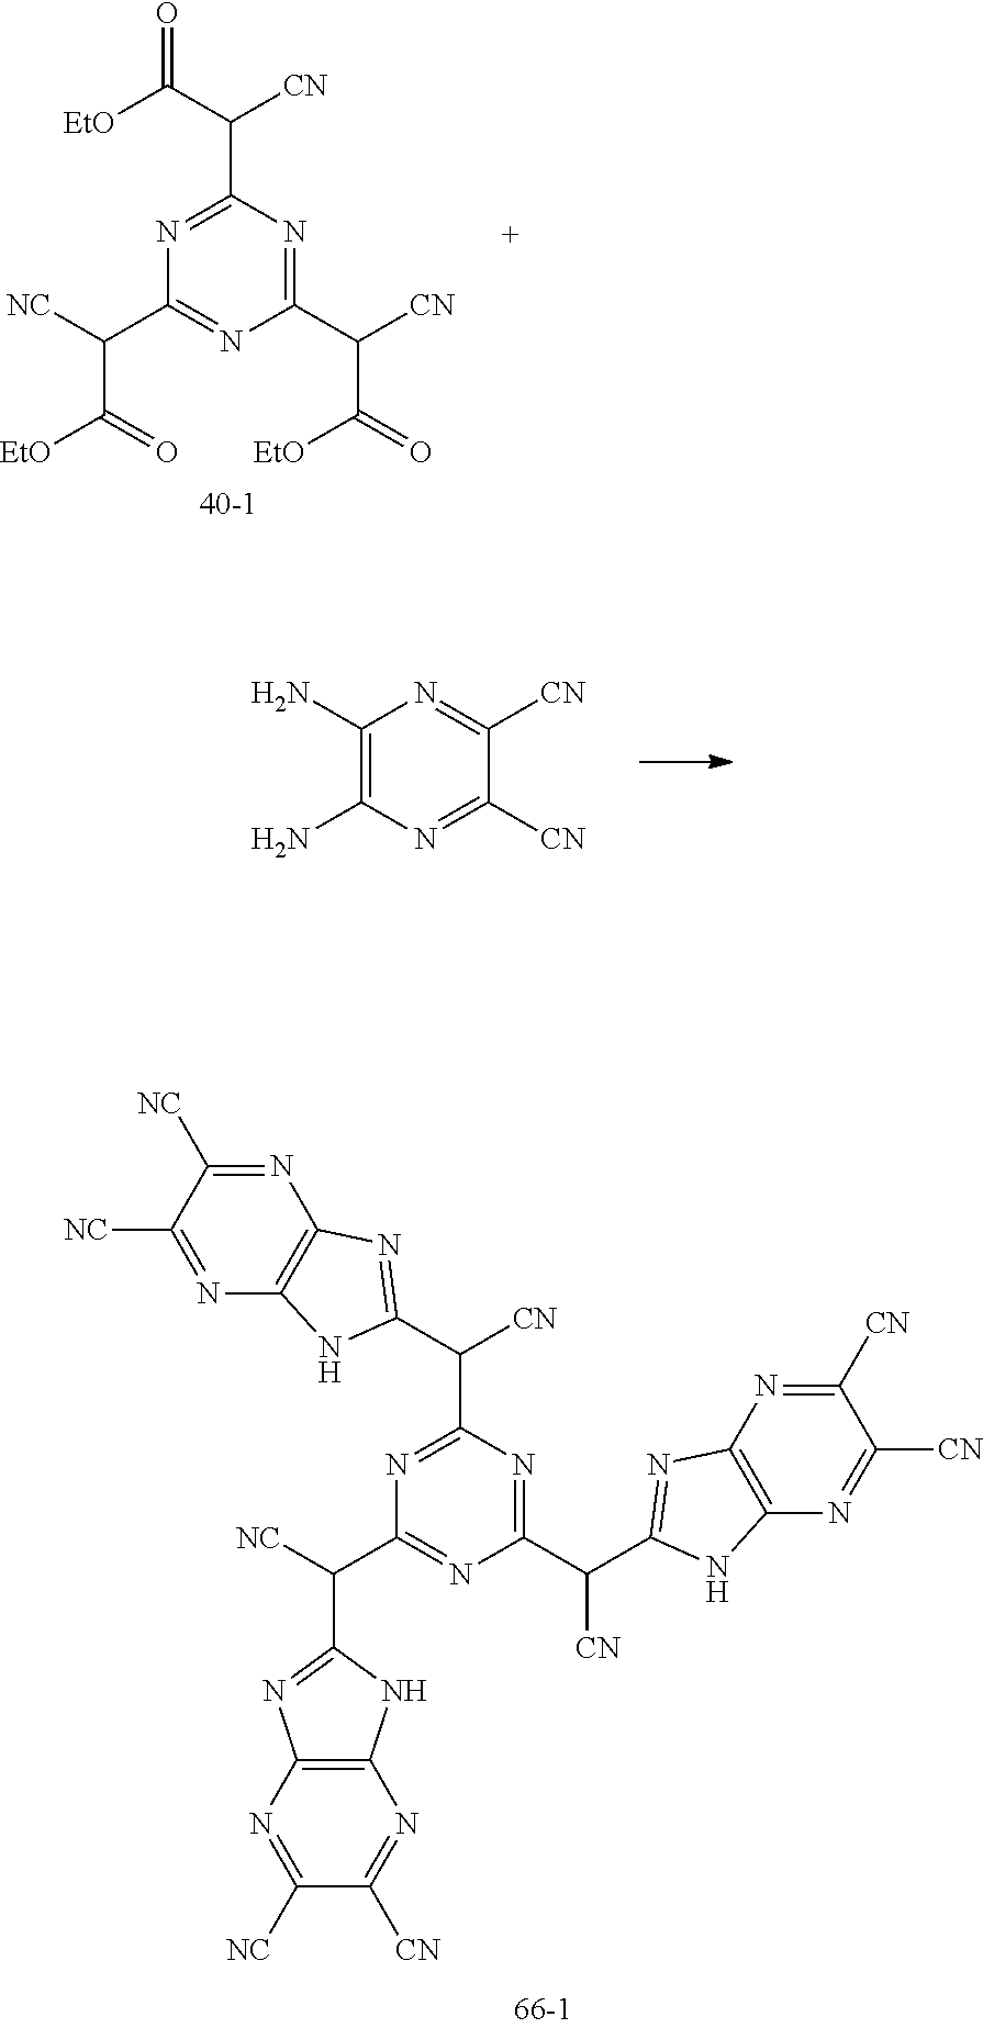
C1(C([CN])C2=NC3=C(N2)N=C([CN])C([CN])=N3)=NC(C(C2=NC3=C(N2)N=C([NC])C([NC])=N3)[CN])=NC(C([NC])C2=NC3=C(N2)N=C([CN])C([NC])=N3)=N1.C1(N)=C(N)N=C([CN])C([CN])=N1.C1(C([CN])C(=O)[EtO])=NC(C(C([EtO])=O)[CN])=NC(C([NC])C(=O)[EtO])=N1
